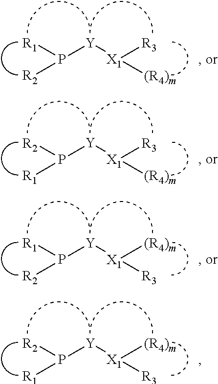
P([Y][X1]([R3])[(R4)m])([R1])[R2].P([Y][X1]([R3])[(R4)m])([R2])[R1].P([Y][X1]([(R4)m])[R3])([R1])[R2].P([Y][X1]([(R4)m])[R3])([R2])[R1]
